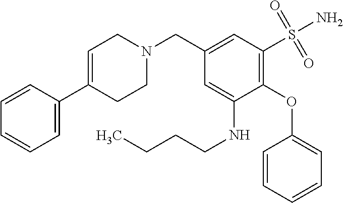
C1=CC=CC=C1OC1=C(S(N)(=O)=O)C=C(CN2CC=C(C3=CC=CC=C3)CC2)C=C1NCCCC
